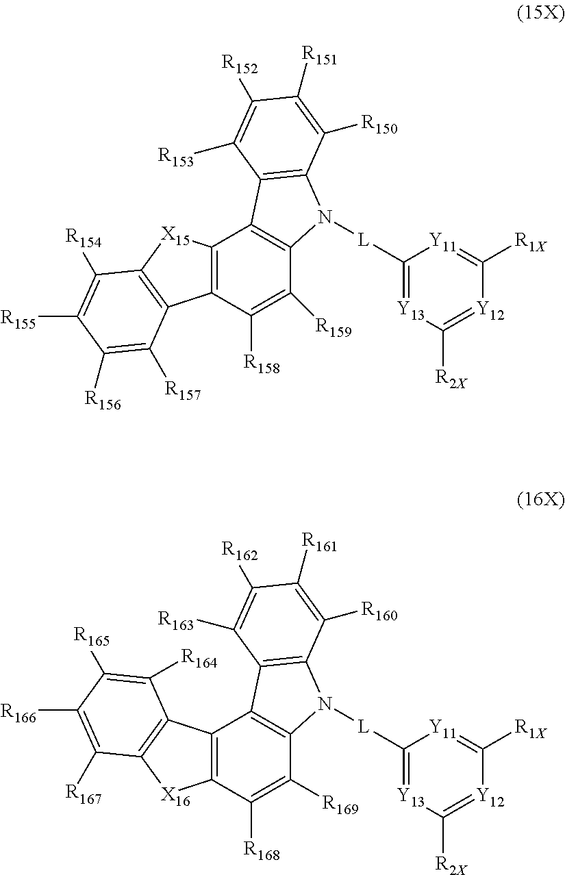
C12=C(C([R158])=C([R159])C3=C1C1=C(N3[L]C3=[Y13]C([R2X])=[Y12]C([R1X])=[Y11]3)C([R150])=C([R151])C([R152])=C1[R153])C1=C([X15]2)C([R154])=C([R155])C([R156])=C1[R157].C12=C(C([R168])=C([R169])C3=C1C1=C(N3[L]C3=[Y13]C([R2X])=[Y12]C([R1X])=[Y11]3)C([R160])=C([R161])C([R162])=C1[R163])[X16]C1=C2C([R164])=C([R165])C([R166])=C1[R167]
